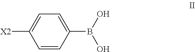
OB(O)C1=CC=C([X2])C=C1
